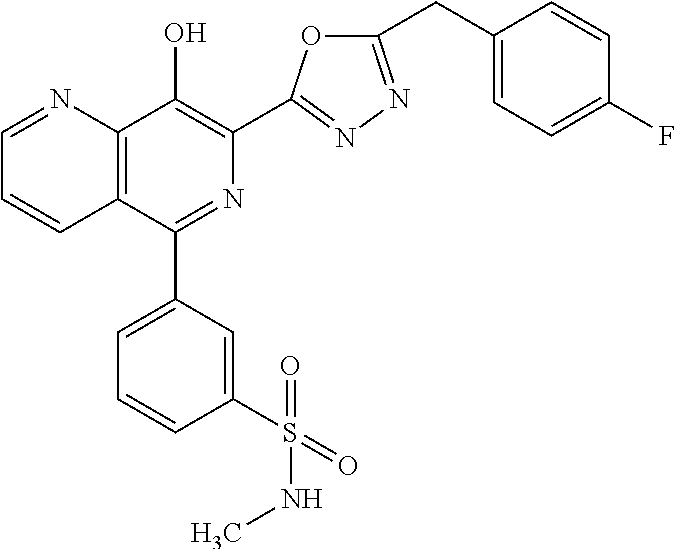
C1=NC2=C(C=C1)C(C1=CC=CC(S(=O)(=O)NC)=C1)=NC(C1=NN=C(CC3=CC=C(F)C=C3)O1)=C2O
